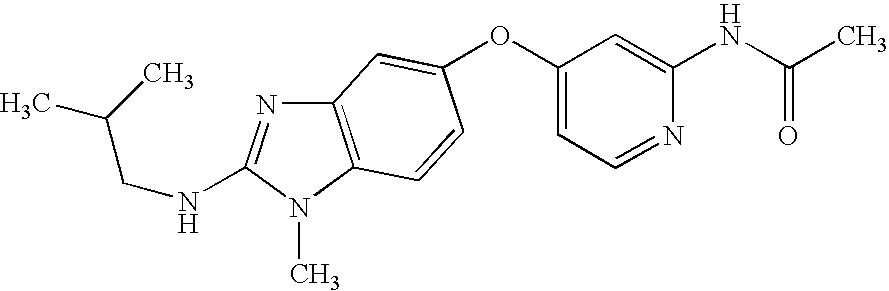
O(C1=CC=NC(NC(C)=O)=C1)C1=CC2=C(N(C)C(NCC(C)C)=N2)C=C1
